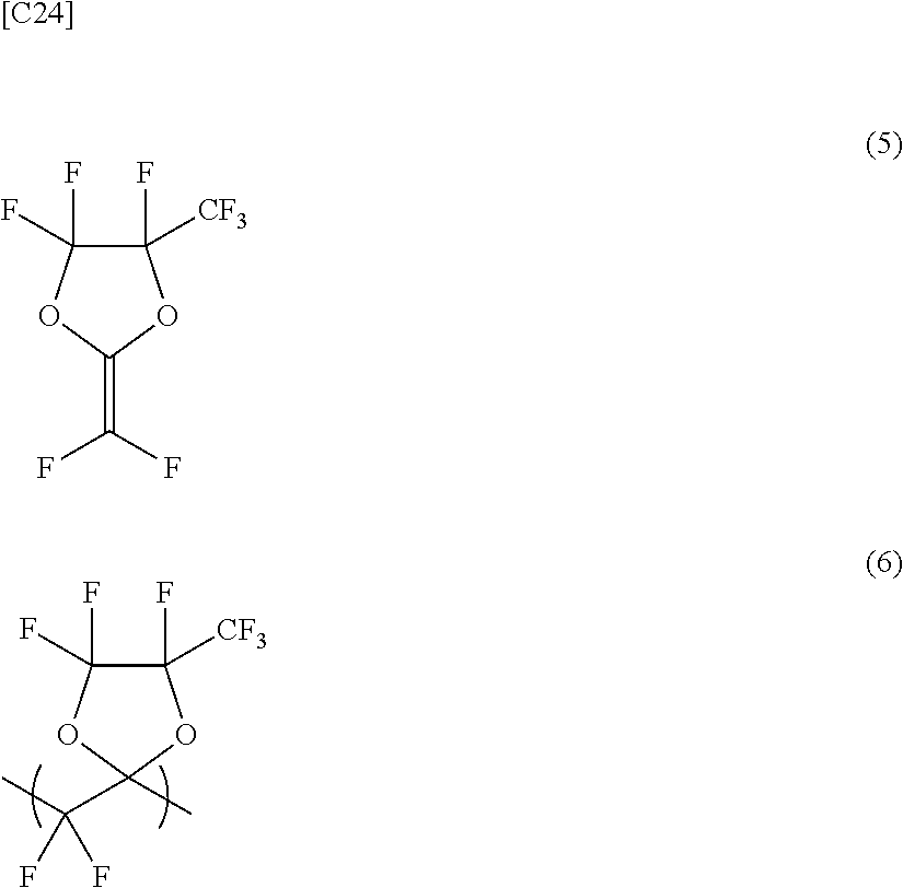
C1(F)([CF3])C(F)(F)OC(C(C)(F)F)(C)O1.C1(F)([CF3])C(F)(F)OC(=C(F)F)O1.[[C24]]
